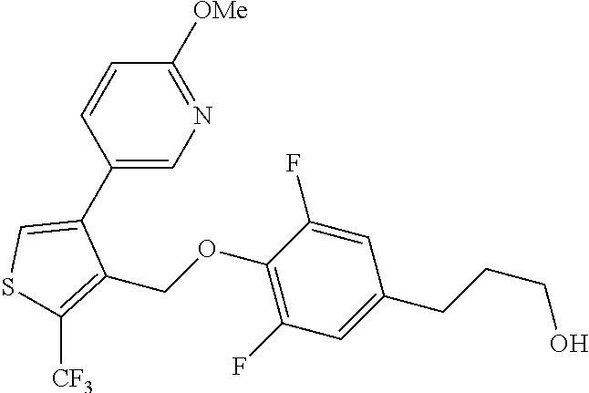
C1(C2=CSC([CF3])=C2COC2=C(F)C=C(CCCO)C=C2F)=CN=C([OMe])C=C1
